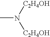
CN([C2H4OH])[C2H4OH]
